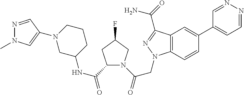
C(=O)(CN1C2=C(C=C(C3=CC=NN=C3)C=C2)C(C(=O)N)=N1)N1C(C(NC2CCCN(C3=CN(C)N=C3)C2)=O)CC(F)C1
